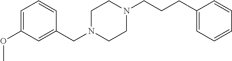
C1=C(OC)C=C(CN2CCN(CCCC3=CC=CC=C3)CC2)C=C1
